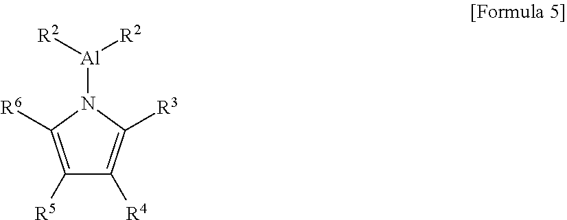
C1([R5])=C([R6])N([Al]([R2])[R2])C([R3])=C1[R4]
